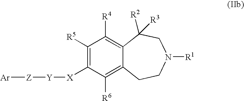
C12=C([R4])C([R5])=C([X][Y][Z][Ar])C([R6])=C1CCN([R1])CC2([R2])[R3]
